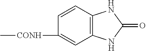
C[CONH]C1=CC2=C(C=C1)NC(=O)N2
